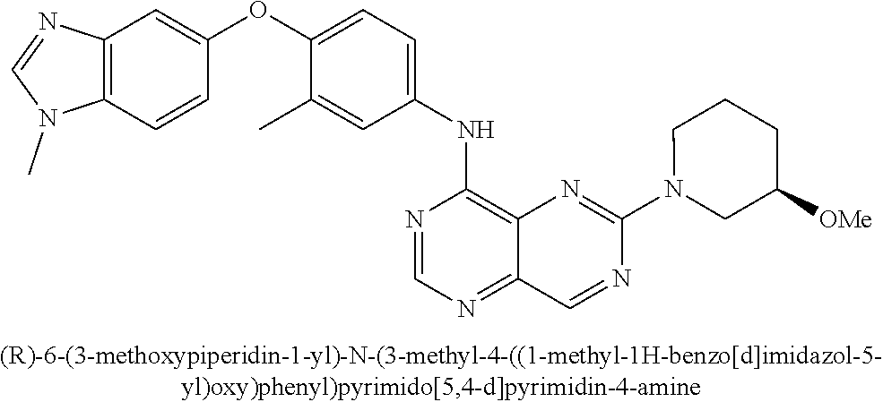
C12=C(C=CC(OC3=CC=C(NC4=C5C(=NC=N4)C=NC(N4CC([OMe])CCC4)=N5)C=C3C)=C1)N(C)C=N2
